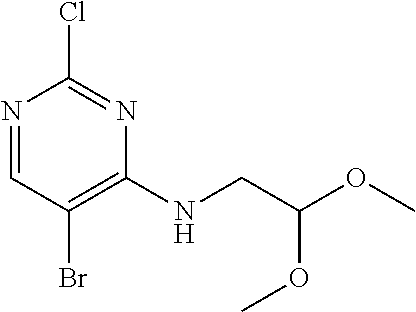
N1=CC(Br)=C(NCC(OC)OC)N=C1Cl
